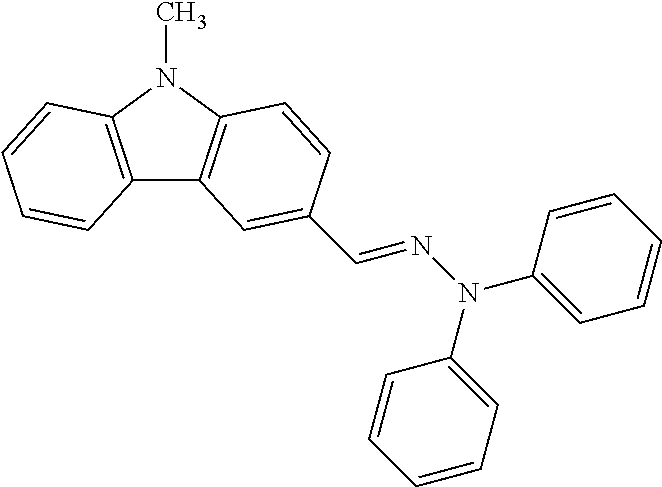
C12=C(N(C)C3=C1C=C(C=NN(C1=CC=CC=C1)C1=CC=CC=C1)C=C3)C=CC=C2
